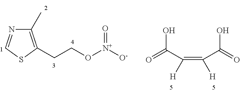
C1(C)=C(CCO[N+]([O-])=O)SC=N1.O=C(C(=C([H])C(=O)O)[H])O
